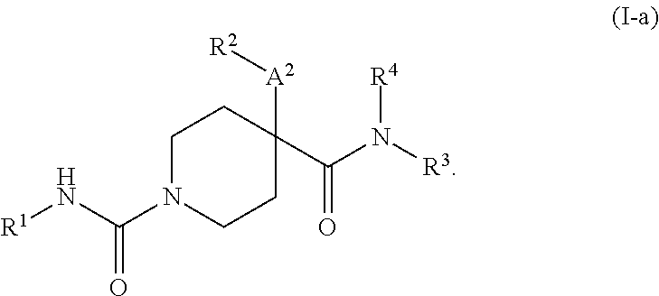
C1N(C(N[R1])=O)CCC(C(N([R3])[R4])=O)([A2][R2])C1
